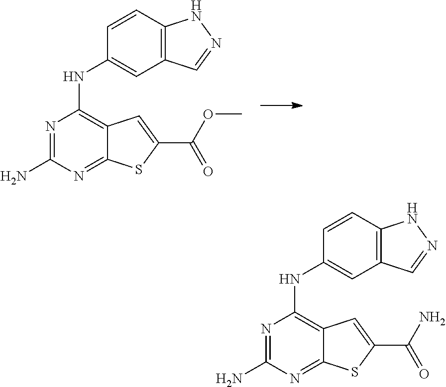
N1=C(N)N=C2C(=C1NC1=CC3=C(C=C1)NN=C3)C=C(C(=O)OC)S2.N1=C(N)N=C2C(=C1NC1=CC3=C(C=C1)NN=C3)C=C(C(=O)N)S2
